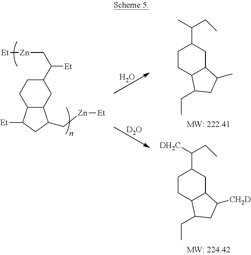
C1C2C(CC(C(C[Zn][Et])[Et])C1)C(C[Zn][Et])CC2[Et].O.[D2O].C1CC2C(CC1C(C)CC)C(C)CC2CC.C1CC2C(CC1C([DH2C])CC)C([CH2D])CC2CC
